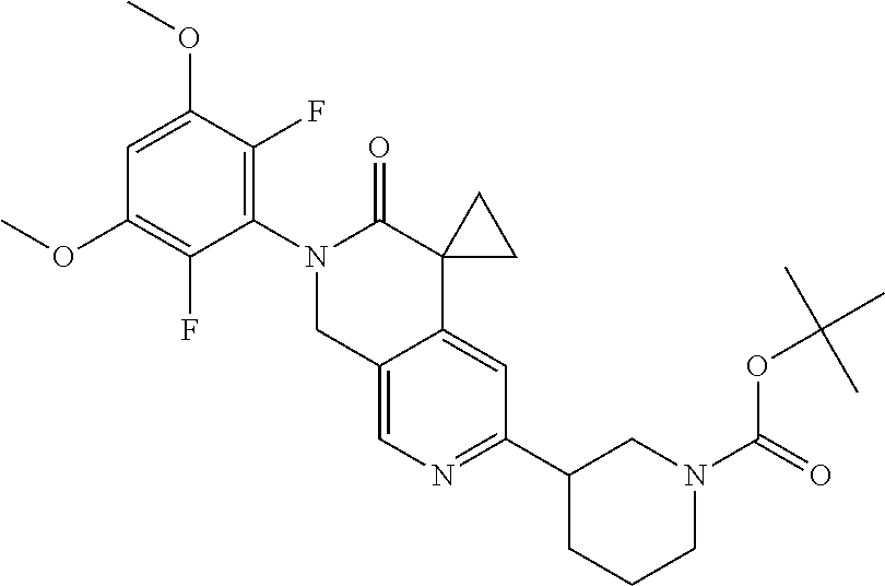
C1=C(OC)C(F)=C(N2CC3=CN=C(C4CCCN(C(=O)OC(C)(C)C)C4)C=C3C3(C2=O)CC3)C(F)=C1OC
